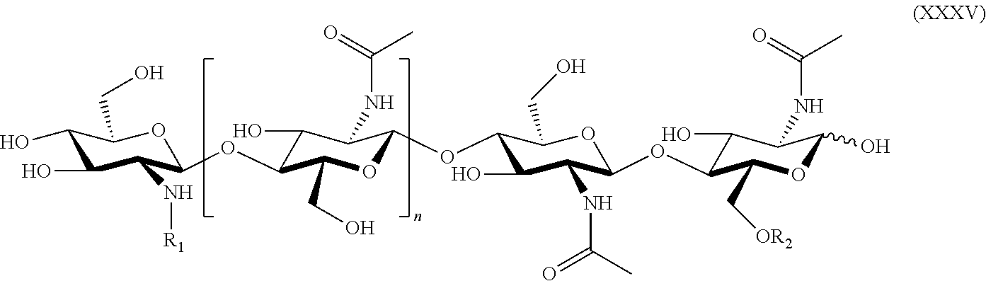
C1(O)C(CO)OC(OC2C(CO)OC(OC3C(CO)OC(OC4C(O)C(NC(C)=O)C(O)OC4C[OR2])C(NC(C)=O)C3O)C(NC(C)=O)C2O)C(N[R1])C1O
